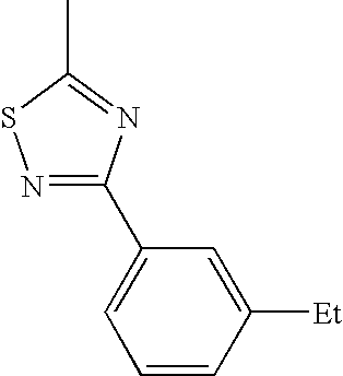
N1=C(C2=CC=CC([Et])=C2)N=C(C)S1
